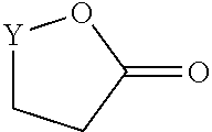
[Y]1CCC(=O)O1
